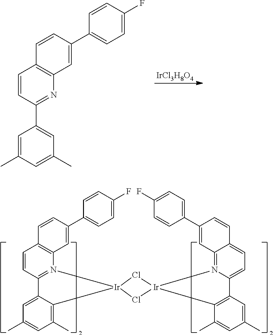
[IrCl3H8O4].C1=C(C)C=C(C)C=C1C1=NC2=C(C=C1)C=CC(C1=CC=C(F)C=C1)=C2.C1=CC2=N(C3=C1C=CC(C1=CC=C(F)C=C1)=C3)[Ir]1(C3=C(C)C=C(C)C=C23)Cl[Ir]2(N3=C4C(=CC=C3C3=C2C(C)=CC(C)=C3)C=CC(C2=CC=C(F)C=C2)=C4)Cl1
